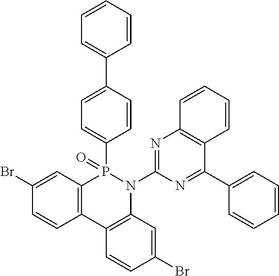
C12=C(C3=C(N(C4=NC5=C(C(C6=CC=CC=C6)=N4)C=CC=C5)P1(=O)C1=CC=C(C4=CC=CC=C4)C=C1)C=C(Br)C=C3)C=CC(Br)=C2
